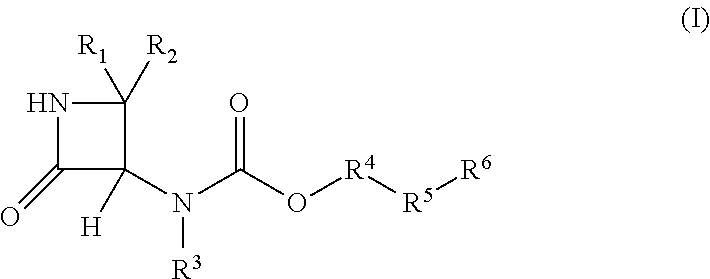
N1C(=O)C([H])(N(C(O[R4][R5][R6])=O)[R3])C1([R1])[R2]
